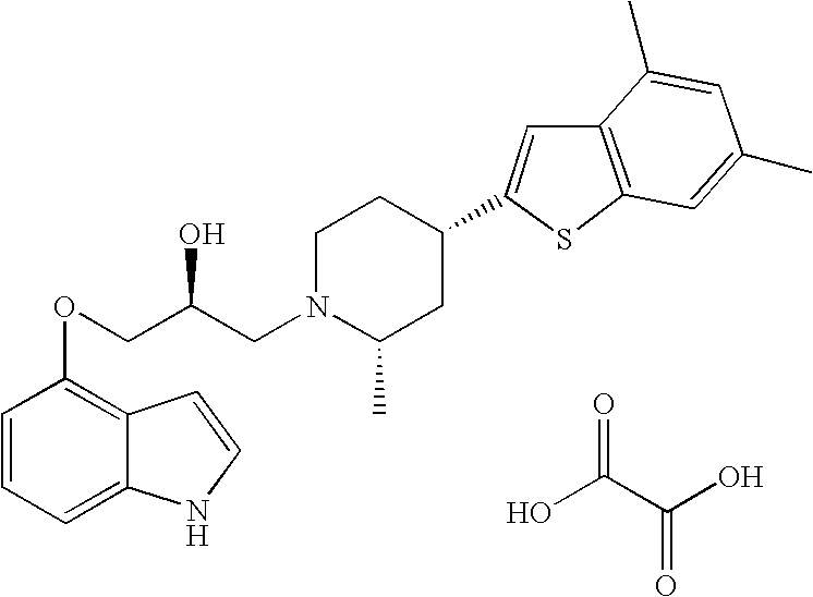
C1=CC=C2C(=C1OCC(CN1C(C)CC(C3=CC4=C(S3)C=C(C)C=C4C)CC1)O)C=CN2.OC(C(O)=O)=O
